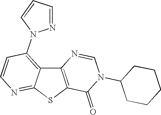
C12=C(SC3=NC=CC(N4N=CC=C4)=C13)C(=O)N(C1CCCCC1)C=N2
